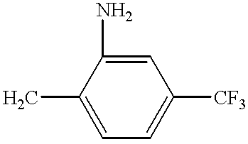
C1=C(C)C(N)=CC([CF3])=C1
